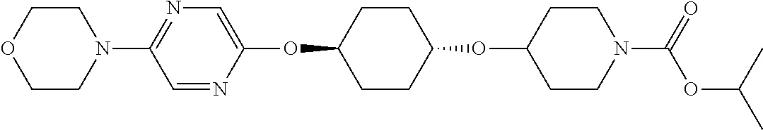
C1=NC(OC2CCC(OC3CCN(C(OC(C)C)=O)CC3)CC2)=CN=C1N1CCOCC1
